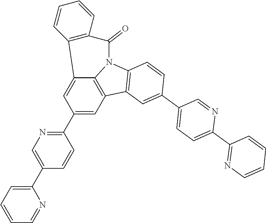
C12=CC(C3=NC=C(C4=CC=CC=N4)C=C3)=CC3=C1N(C1=C3C=C(C3=CC=C(C4=NC=CC=C4)N=C3)C=C1)C(=O)C1=C2C=CC=C1
